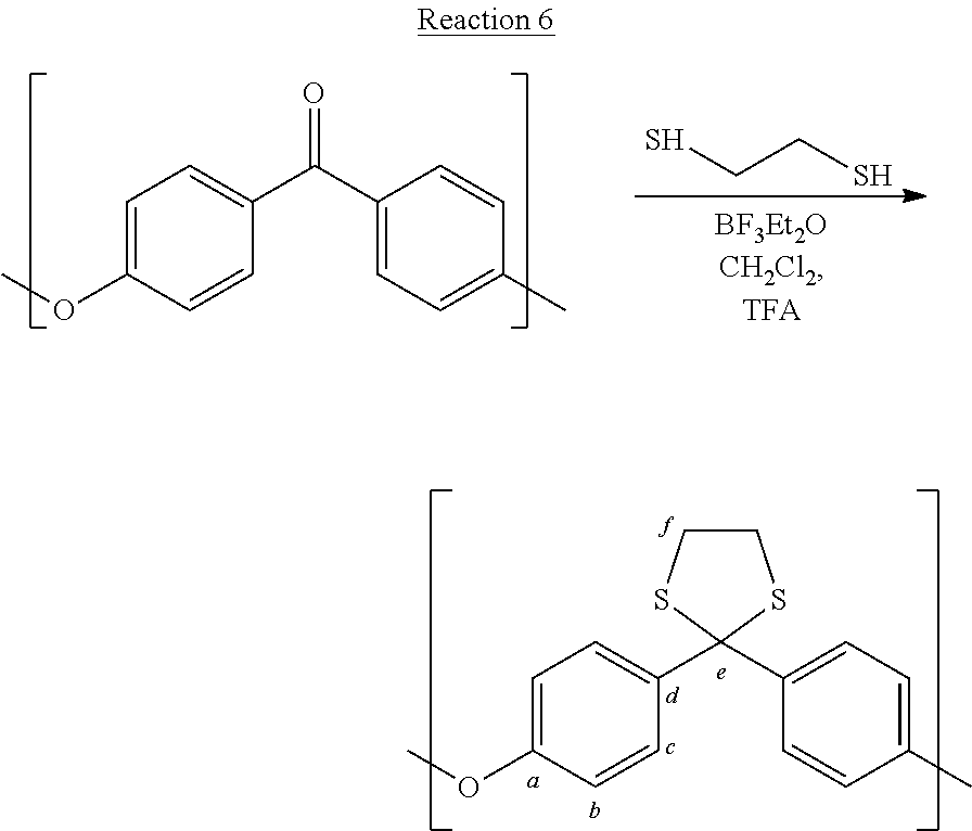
COC1=CC=C(C(C2=CC=C(C)C=C2)=O)C=C1.SCCS.COC1=CC=C(C2(C3=CC=C(C)C=C3)SCCS2)C=C1
